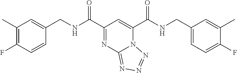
C1(C)=C(F)C=CC(CNC(C2=NC3=NN=NN3C(C(NCC3=CC=C(F)C(C)=C3)=O)=C2)=O)=C1
